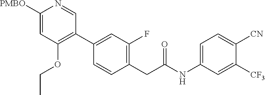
N1=CC(C2=CC(F)=C(CC(NC3=CC=C([CN])C([CF3])=C3)=O)C=C2)=C(OCC)C=C1[PMBO]
